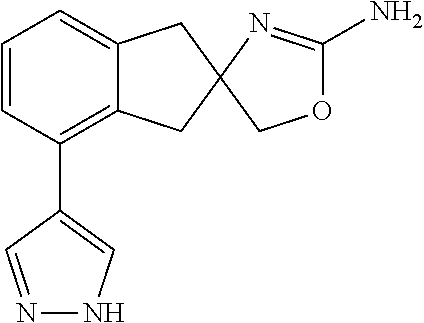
C1=CC(C2=CNN=C2)=C2C(=C1)CC1(C2)N=C(N)OC1
